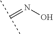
N(O)=C(C)C
